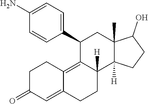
[H]C12C(=C3C(=CC(=O)CC3)CC1)C(C1=CC=C(N)C=C1)CC1(C)C(O)CCC12[H]
